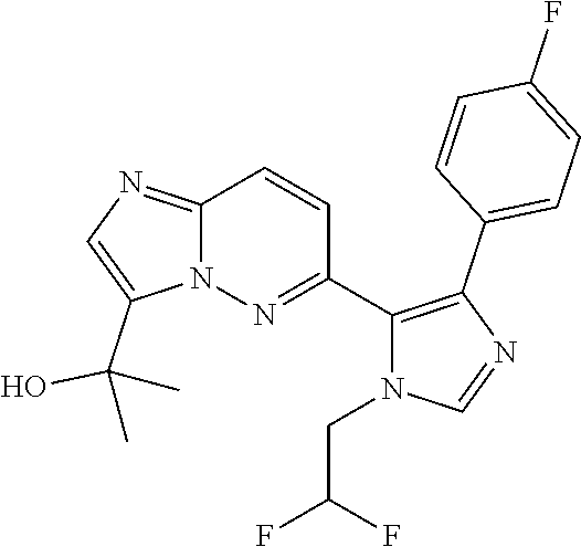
C12=NC=C(C(C)(O)C)N1N=C(C1=C(C3=CC=C(F)C=C3)N=CN1CC(F)F)C=C2
